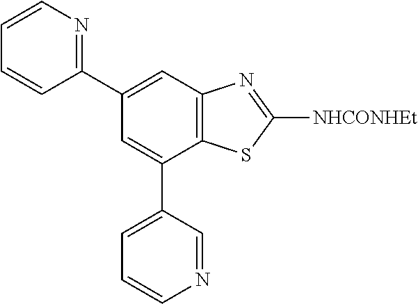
C1(C2=NC=CC=C2)=CC2=C(C(C3=CC=CN=C3)=C1)SC([NHCONHEt])=N2
